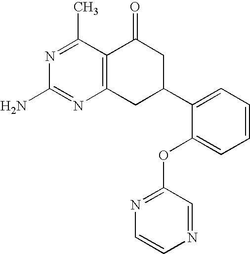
C12=C(C(C)=NC(N)=N1)C(=O)CC(C1=CC=CC=C1OC1=NC=CN=C1)C2
